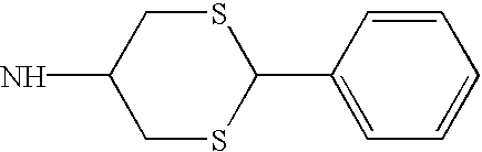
C1SC(C2=CC=CC=C2)SCC1N
